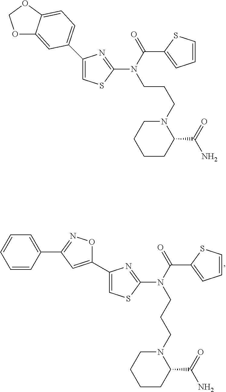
C1(C2=CC(C3=CC=CC=C3)=NO2)=CSC(N(C(=O)C2=CC=CS2)CCCN2CCCCC2C(N)=O)=N1.C1(C2=CC=C3C(=C2)OCO3)=CSC(N(C(=O)C2=CC=CS2)CCCN2CCCCC2C(N)=O)=N1
